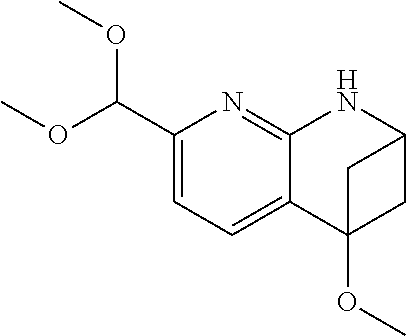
C1(C(OC)OC)=CC=C2C(=N1)NC1CC2(OC)C1
